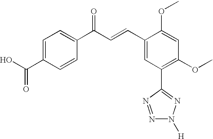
C1=C(C(O)=O)C=CC(C(C=CC2=CC(C3=NN([H])N=N3)=C(OC)C=C2OC)=O)=C1
